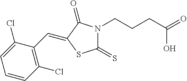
C1(=S)N(CCCC(=O)O)C(=O)C(=CC2=C(Cl)C=CC=C2Cl)S1
